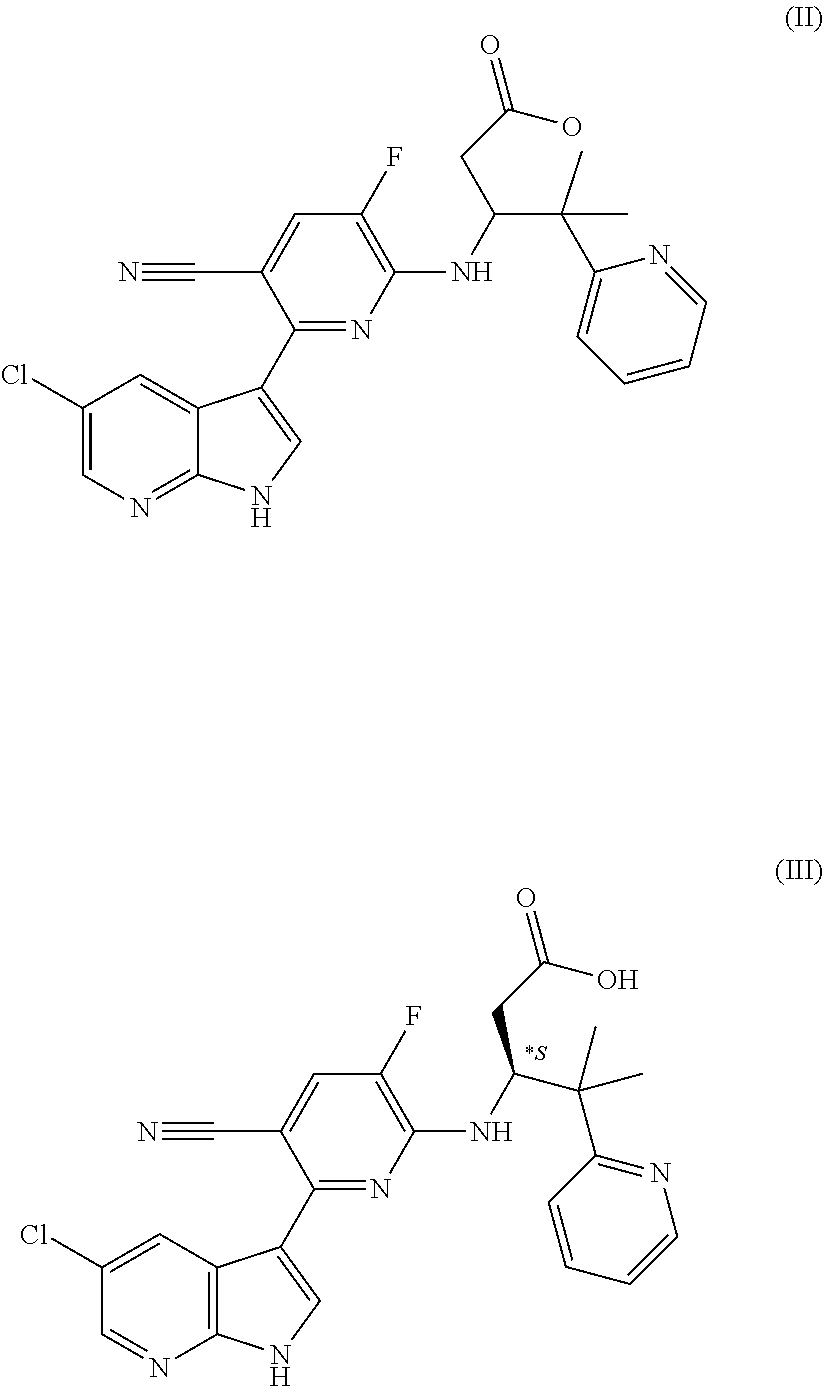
C1(Cl)=CN=C2C(=C1)C(C1=NC(NC(C(C)(C)C3=CC=CC=N3)CC(O)=O)=C(F)C=C1C#N)=CN2.C1(Cl)=CC2=C(N=C1)NC=C2C1=NC(NC(CC(=O)O)C(C2=NC=CC=C2)(C)C)=C(F)C=C1C#N
